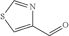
C1(C=O)=CSC=N1
